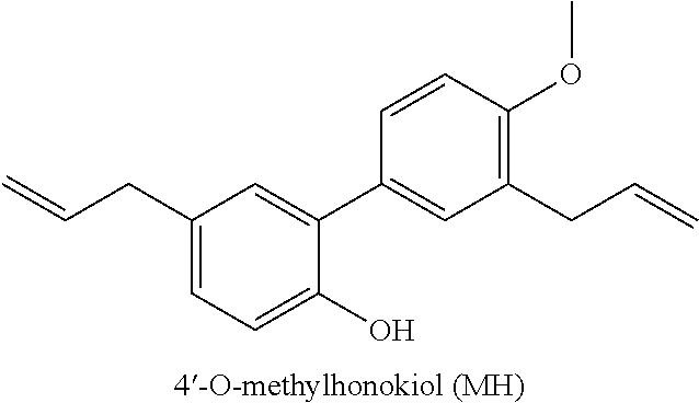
C1(O)=CC=C(CC=C)C=C1C1=CC(CC=C)=C(OC)C=C1
